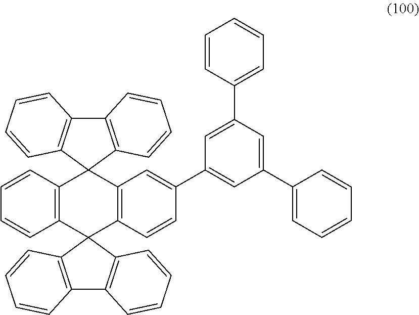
C12=C(C3(C4=C(C15C1=C(C6=C5C=CC=C6)C=CC=C1)C=C(C1=CC(C5=CC=CC=C5)=CC(C5=CC=CC=C5)=C1)C=C4)C1=C(C4=C3C=CC=C4)C=CC=C1)C=CC=C2
